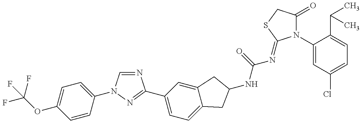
FC(OC1=CC=C(N2C=NC(C3=CC=C4C(=C3)CC(NC(=O)N=C3N(C5=CC(Cl)=CC=C5C(C)C)C(=O)CS3)C4)=N2)C=C1)(F)F
